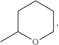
C1C(C)OCCC1
